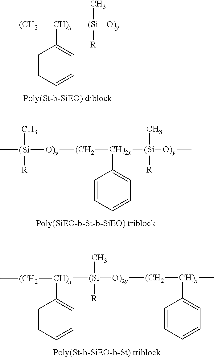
C1=CC=CC=C1[CH)x]([(CH2]C)[(Si]([O)y]C)(C)[R].C1=CC=CC=C1[CH)2x]([(CH2][O)y][(Si](C)([R])C)[(Si]([O)y]C)(C)[R].C1=CC=CC=C1[CH)x]([(CH2][O)2y][(Si](C)([R])[CH)x]([(CH2]C)C1=CC=CC=C1)C
